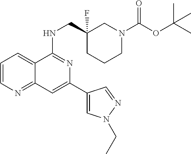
C1=CN=C2C(=C1)C(NCC1(F)CCCN(C(OC(C)(C)C)=O)C1)=NC(C1=CN(CC)N=C1)=C2
